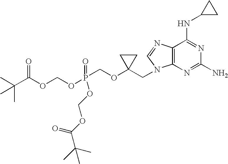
CC(C(OCOP(COC1(CN2C3=C(N=C2)C(NC2CC2)=NC(N)=N3)CC1)(=O)OCOC(C(C)(C)C)=O)=O)(C)C
